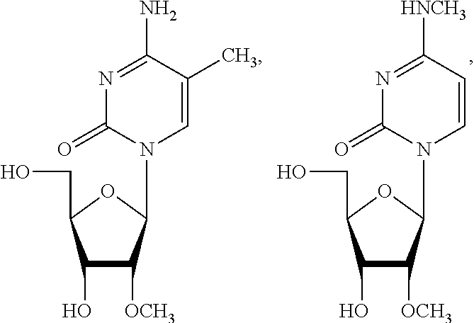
C1(O)C([OCH3])C(N2C=C(C)C(N)=NC2=O)OC1CO.C1(O)C([OCH3])C(N2C=CC([HNCH3])=NC2=O)OC1CO
